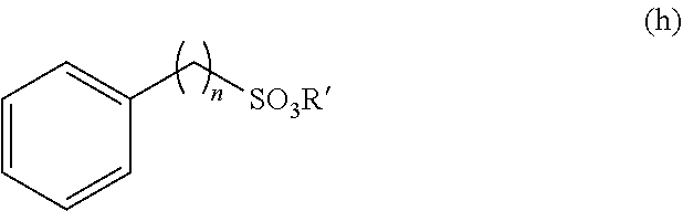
C1=CC=CC(C[SO3R])=C1
